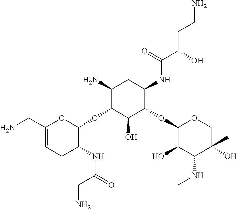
NCC1=CCC(NC(=O)CN)C(OC2C(O)C(OC3C(O)C(NC)C(C)(O)CO3)C(NC(C(O)CCN)=O)CC2N)O1
